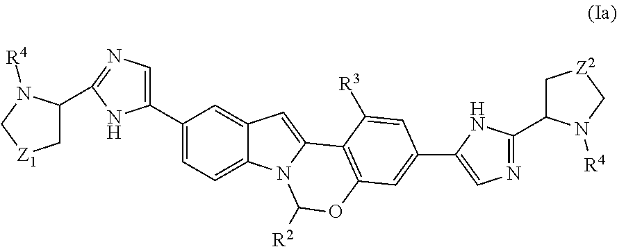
C1C(C2=NC=C(C3=CC=C4C(=C3)C=C3N4C([R2])OC4=C3C([R3])=CC(C3=CN=C(C5C[Z2]CN5[R4])N3)=C4)N2)N([R4])C[Z1]1
